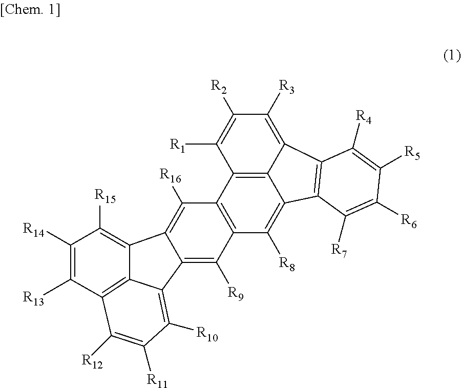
C12=C3C4=C(C([R8])=C1C1=C(C2=C([R3])C([R2])=C3[R1])C([R4])=C([R5])C([R6])=C1[R7])C([R9])=C1C(=C4[R16])C2=C([R15])C([R14])=C([R13])C3=C2C1=C([R10])C([R11])=C3[R12]
